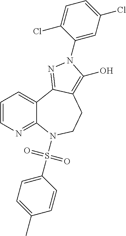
C1=CN=C2C(=C1)C1=NN(C3=CC(Cl)=CC=C3Cl)C(O)=C1CCN2S(C1=CC=C(C)C=C1)(=O)=O
